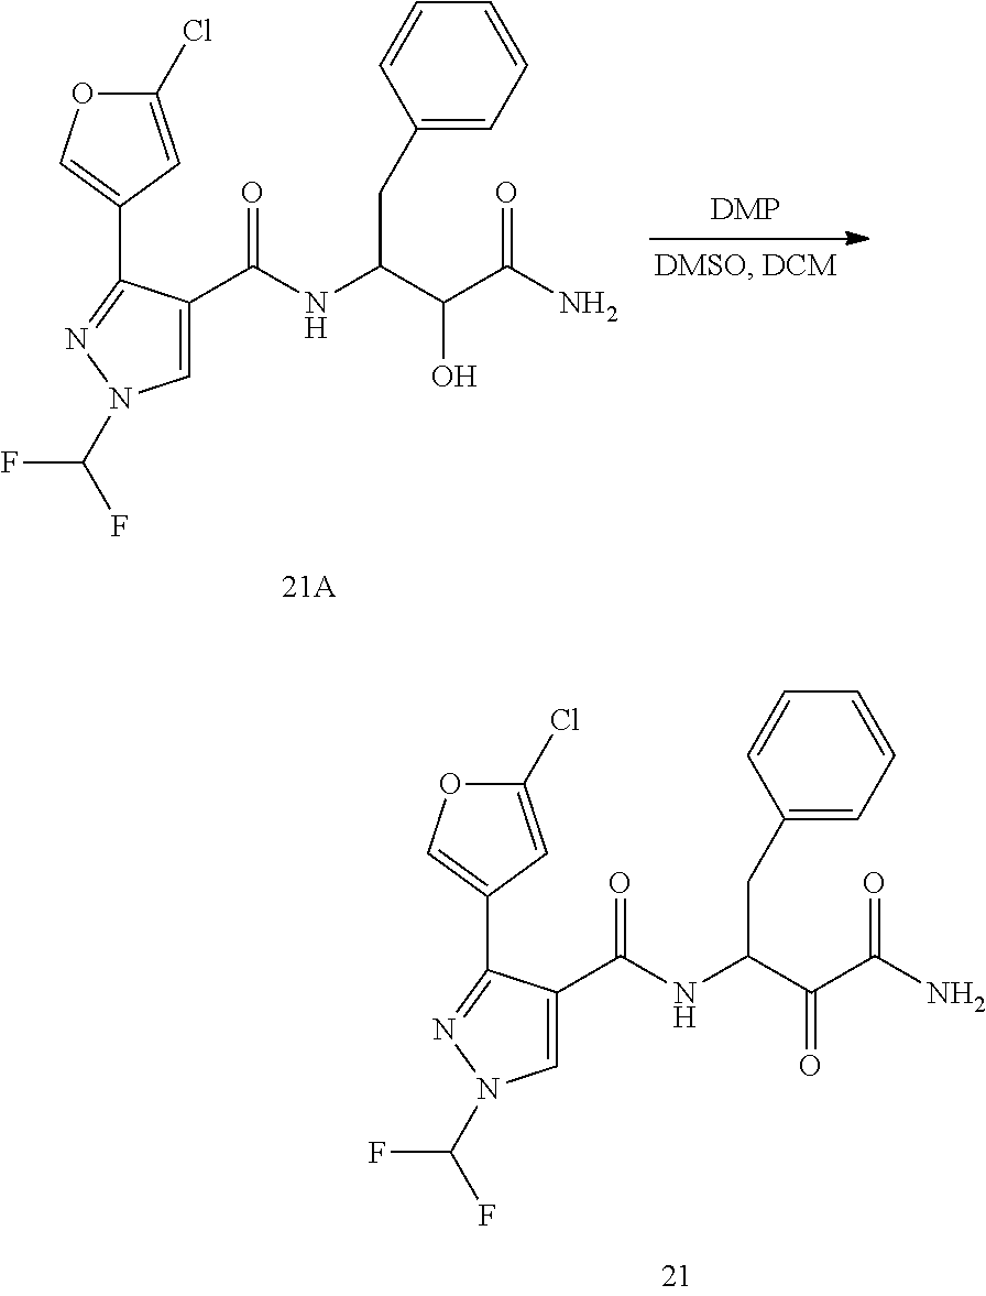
C1=C(C(NC(C(C(N)=O)O)CC2=CC=CC=C2)=O)C(C2=COC(Cl)=C2)=NN1C(F)F.C1=C(C(NC(C(C(N)=O)=O)CC2=CC=CC=C2)=O)C(C2=COC(Cl)=C2)=NN1C(F)F
